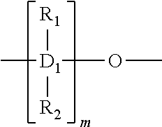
C[D1](OC)([R1])[R2]
